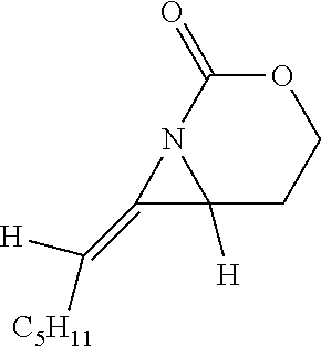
C12([H])CCOC(=O)N1C2=C([H])[C5H11]
